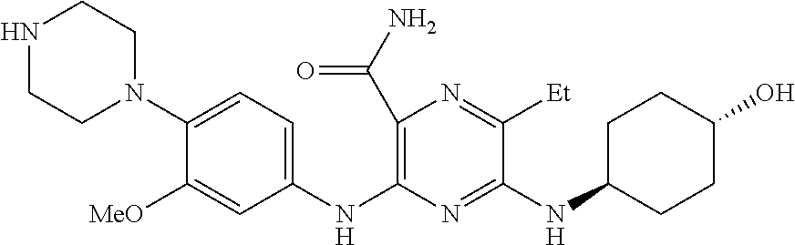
C1(C(N)=O)=C(NC2=CC=C(N3CCNCC3)C([MeO])=C2)N=C(NC2CCC(O)CC2)C([Et])=N1
